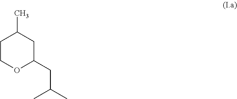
C1COC(CC(C)C)CC1C
